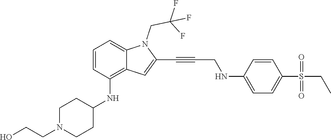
C(C#CC1=CC2=C(NC3CCN(CCO)CC3)C=CC=C2N1CC(F)(F)F)NC1=CC=C(S(CC)(=O)=O)C=C1
